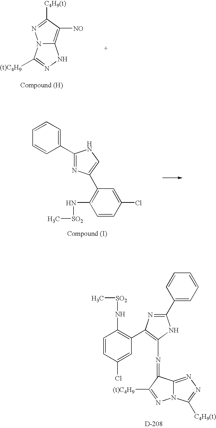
N12C(=C([NO])C([C4H9(t)])=N1)NN=C2[(t)C4H9].C1=CC=C(C2=NC(C3=C(N[SO2]C)C=CC(Cl)=C3)=CN2)C=C1.C1=CC(Cl)=CC(C2=C(N=C3C4=NN=C([C4H9(t)])N4N=C3[(t)C4H9])NC(C3=CC=CC=C3)=N2)=C1N[SO2]C
